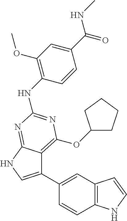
C1(C2=CC3=C(C=C2)NC=C3)=CNC2=NC(NC3=C(OC)C=C(C(NC)=O)C=C3)=NC(OC3CCCC3)=C12
